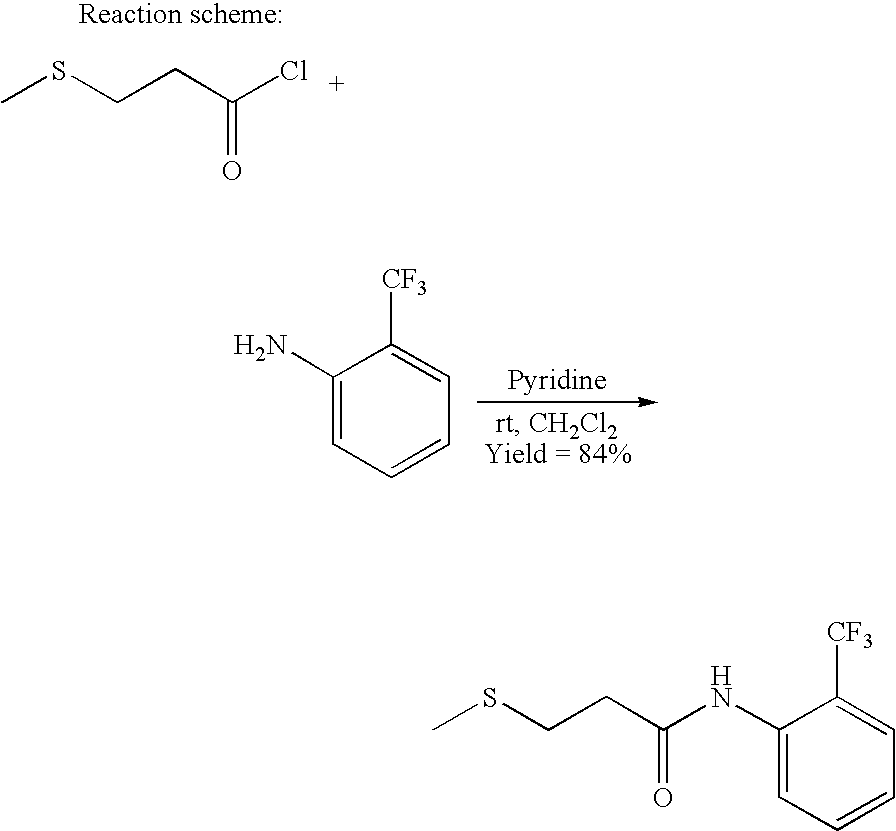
CSCCC(Cl)=O.C1(N)=CC=CC=C1[CF3].CSCCC(NC1=CC=CC=C1[CF3])=O
